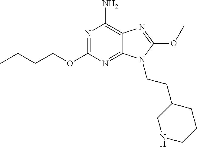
N1=C(OCCCC)N=C2C(=C1N)N=C(OC)N2CCC1CNCCC1
